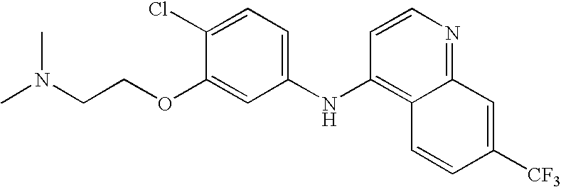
N(C1=C2C(=NC=C1)C=C([CF3])C=C2)C1=CC=C(Cl)C(OCCN(C)C)=C1
